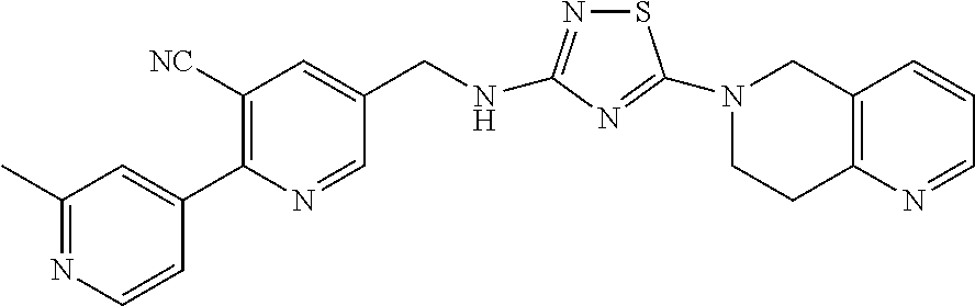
C(NC1=NSC(N2CC3=C(N=CC=C3)CC2)=N1)C1=CC([NC])=C(C2=CC(C)=NC=C2)N=C1
